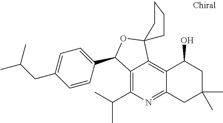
C12=C(C(C)C)N=C3C(=C1C1(OC2C2=CC=C(CC(C)C)C=C2)CCCC1)C(O)CC(C)(C)C3
